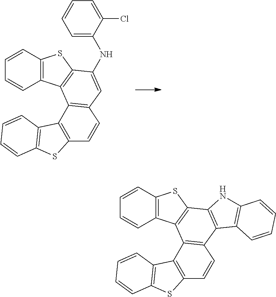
C12=C(C=CC=C1)SC1=C2C2=C(C=C1NC1=CC=CC=C1Cl)C=CC1=C2C2=C(S1)C=CC=C2.C12=C(C=CC=C1)SC1=C2C2=C(C3=C1NC1=C3C=CC=C1)C=CC1=C2C2=C(S1)C=CC=C2
